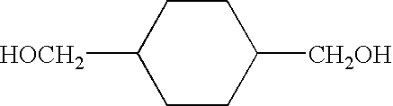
[HOCH2]C1CCC([CH2OH])CC1
